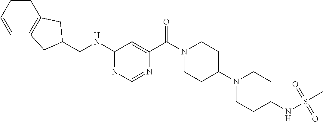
C1(NCC2CC3=C(C=CC=C3)C2)=NC=NC(C(N2CCC(N3CCC(NS(C)(=O)=O)CC3)CC2)=O)=C1C
